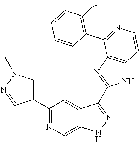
C1(C2=NC=C3C(=C2)C(C2=NC4=C(N2)C=CN=C4C2=C(F)C=CC=C2)=NN3)=CN(C)N=C1
